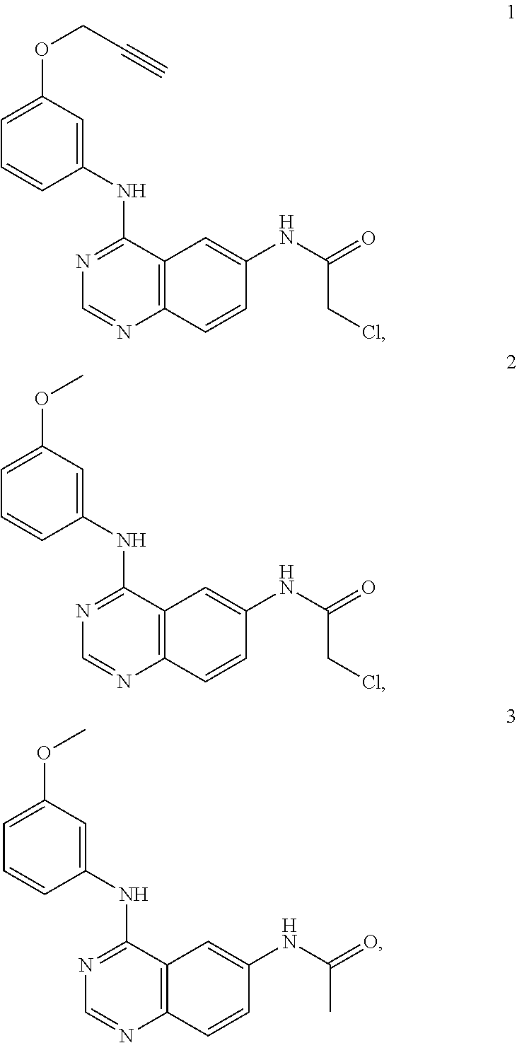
N1=C(NC2=CC(OCC#C)=CC=C2)C2=C(N=C1)C=CC(NC(=O)CCl)=C2.N1=C(NC2=CC(OC)=CC=C2)C2=C(N=C1)C=CC(NC(=O)CCl)=C2.N1=C(NC2=CC(OC)=CC=C2)C2=C(N=C1)C=CC(NC(=O)C)=C2
